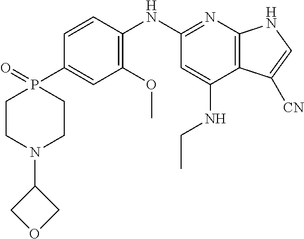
C1=CC(NC2=NC3=C(C(NCC)=C2)C([CN])=CN3)=C(OC)C=C1P1(=O)CCN(C2COC2)CC1
